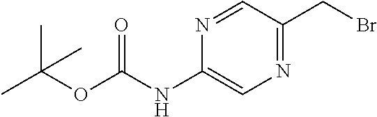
N1=C(CBr)C=NC(NC(OC(C)(C)C)=O)=C1
